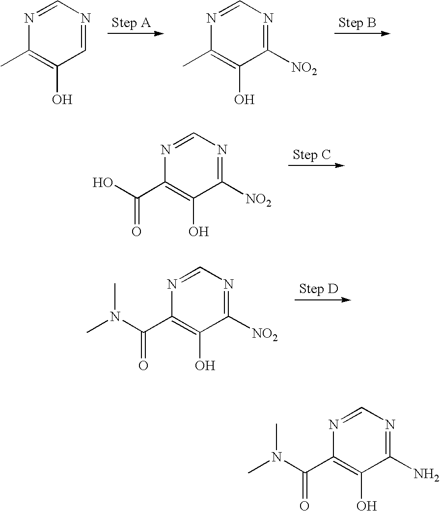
C1=NC=NC(C)=C1O.C1([NO2])=NC=NC(C)=C1O.C1([NO2])=NC=NC(C(O)=O)=C1O.C1([NO2])=NC=NC(C(N(C)C)=O)=C1O.C1(N)=NC=NC(C(N(C)C)=O)=C1O
